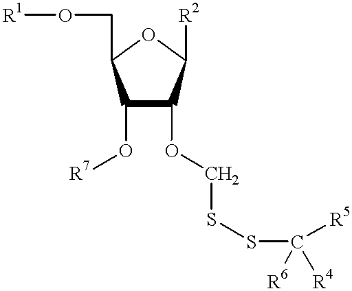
C1(O[R7])C(OCSSC([R5])([R6])[R4])C([R2])OC1CO[R1]
